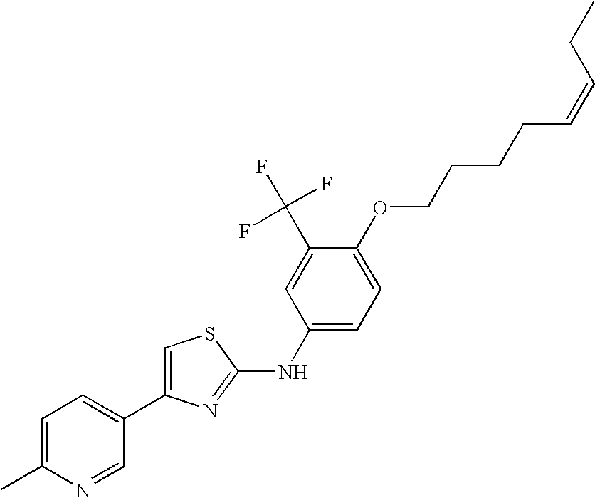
C1(C2=CSC(NC3=CC=C(OCCCCC=CCC)C(C(F)(F)F)=C3)=N2)=CC=C(C)N=C1
